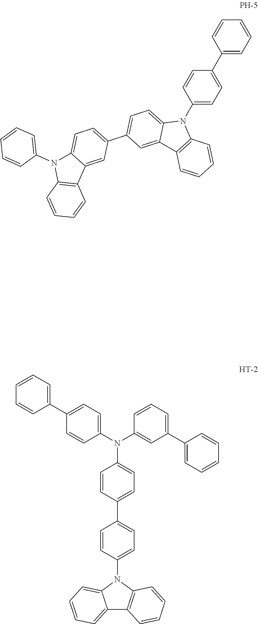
C12=CC=CC=C1N(C1=CC=C(C3=CC=C(N(C4=CC(C5=CC=CC=C5)=CC=C4)C4=CC=C(C5=CC=CC=C5)C=C4)C=C3)C=C1)C1=C2C=CC=C1.C1=CC(N2C3=CC=C(C4=CC=C5C(=C4)C4=C(N5C5=CC=CC=C5)C=CC=C4)C=C3C3=C2C=CC=C3)=CC=C1C1=CC=CC=C1
